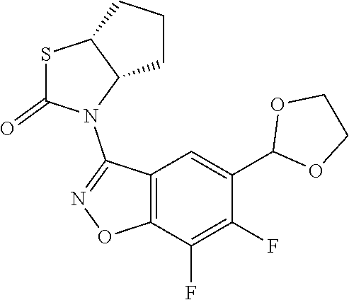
C12=C(C(F)=C(F)C(C3OCCO3)=C1)ON=C2N1C2C(SC1=O)CCC2
